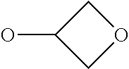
C1(O)COC1
